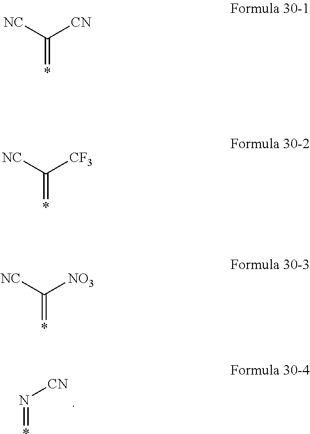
N(=*)[CN].C(=*)([NC])[CN].C(=*)([NC])[CF3].C(=*)([NC])[NO3]
